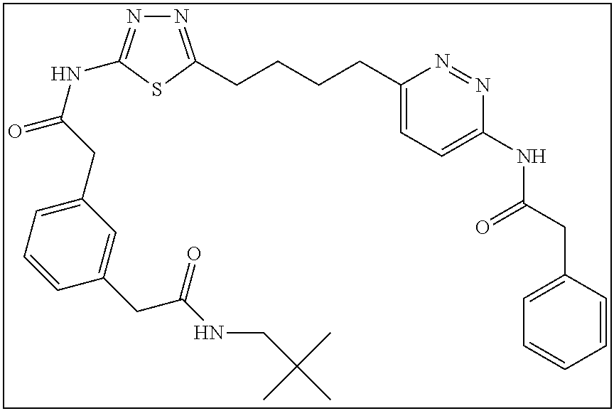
N1=C(CCCCC2=CC=C(NC(CC3=CC=CC=C3)=O)N=N2)SC(NC(=O)CC2=CC=CC(CC(NCC(C)(C)C)=O)=C2)=N1
